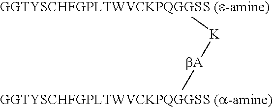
C[K][bA]C
